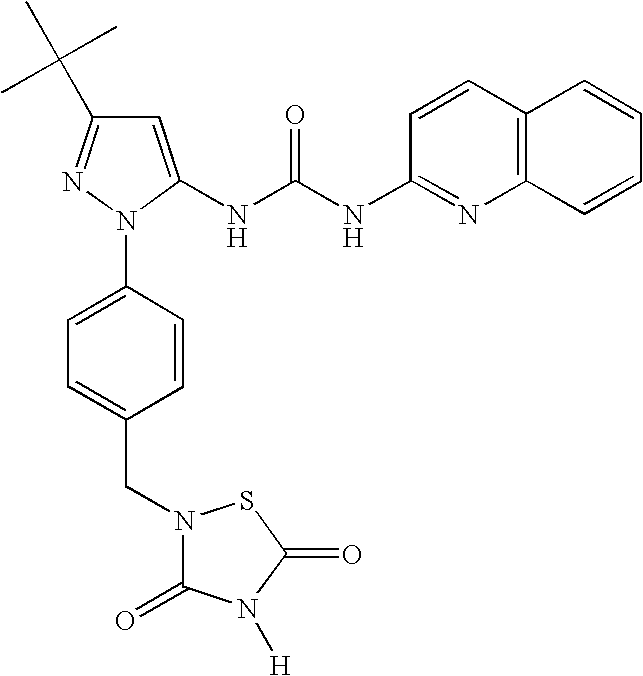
C1=C(NC(NC2=NC3=C(C=C2)C=CC=C3)=O)N(C2=CC=C(CN3C(=O)N([H])C(=O)S3)C=C2)N=C1C(C)(C)C
